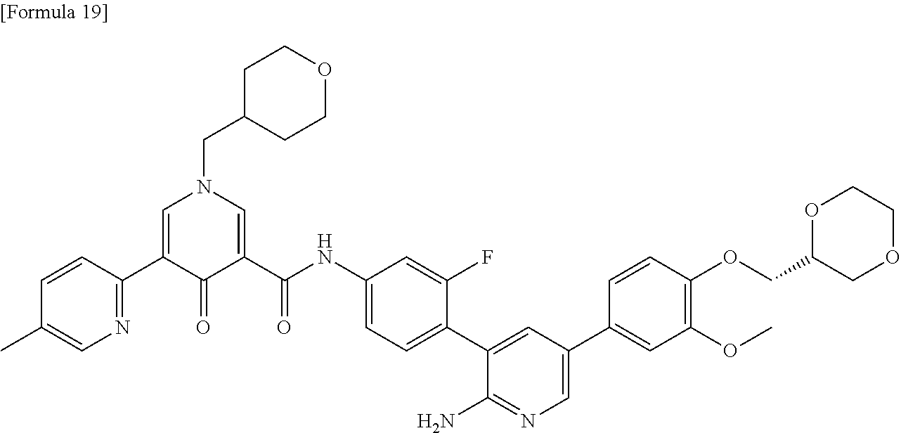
O(C)C1=C(OCC2COCCO2)C=CC(C2=CN=C(N)C(C3=CC=C(NC(C4=CN(CC5CCOCC5)C=C(C5=NC=C(C)C=C5)C4=O)=O)C=C3F)=C2)=C1
